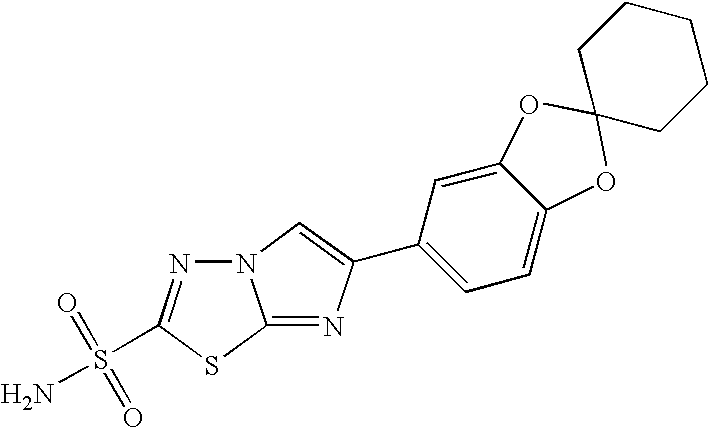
N12N=C(S(=O)(=O)N)SC1=NC(C1=CC=C3C(=C1)OC1(O3)CCCCC1)=C2
